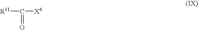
[R11]C([X4])=O
